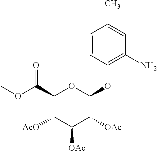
C1=CC(OC2OC(C(OC)=O)C([AcO])C([OAc])C2[OAc])=C(N)C=C1C
